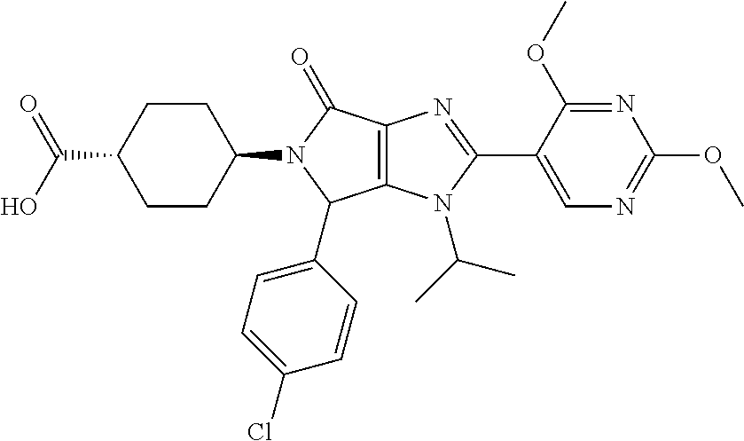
C12=C(N(C(C)C)C(C3=CN=C(OC)N=C3OC)=N1)C(C1=CC=C(Cl)C=C1)N(C1CCC(C(O)=O)CC1)C2=O
